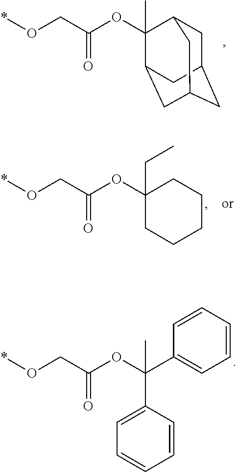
C1C2CC3CC(C(OC(CO*)=O)(C)C1C3)C2.C1CCCC(OC(CO*)=O)(CC)C1.O(C(CO*)=O)C(C1=CC=CC=C1)(C1=CC=CC=C1)C
